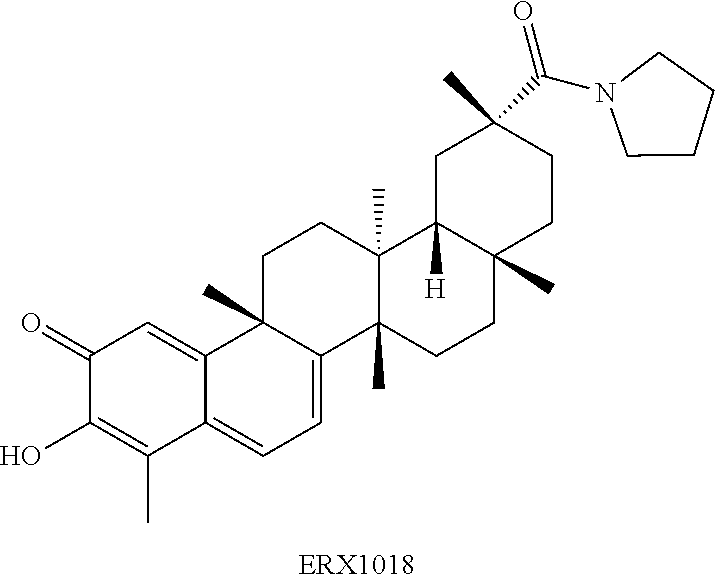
C1(=O)C(O)=C(C)C2=CC=C3C(C)(C2=C1)CCC1(C)C3(C)CCC2(C)C1([H])CC(C)(C(N1CCCC1)=O)CC2
